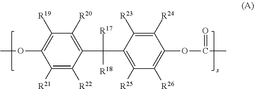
C1([R21])=C([R22])C(C([R17])([R18])C2=C([R25])C([R26])=C(OC(=O)C)C([R24])=C2[R23])=C([R20])C([R19])=C1OC
